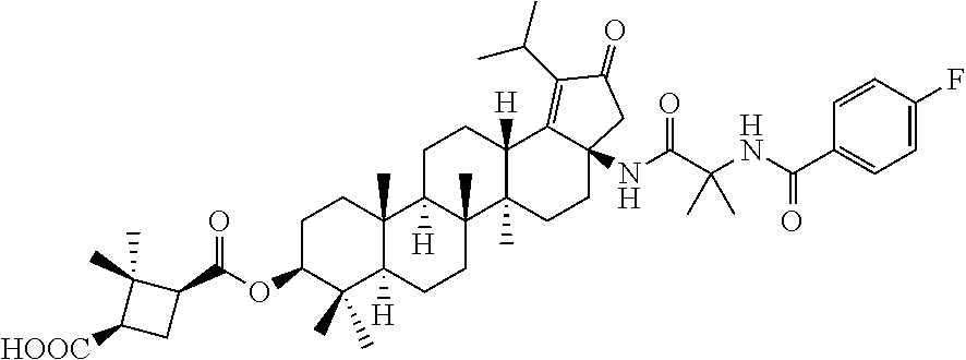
C1C(OC(=O)C2C(C)(C)C([HOOC])C2)C(C)(C)C2([H])C(C)(C1)C1([H])C(C)(CC2)C2(C)C([H])(CC1)C1=C(C(C)C)C(=O)CC1(NC(=O)C(C)(C)NC(=O)C1=CC=C(F)C=C1)CC2
